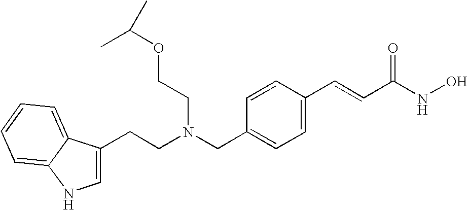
C1(CN(CCC2=CNC3=CC=CC=C23)CCOC(C)C)=CC=C(C=CC(NO)=O)C=C1
